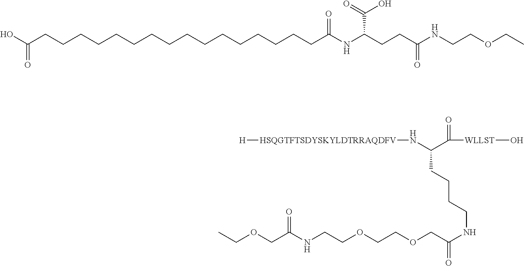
OC(CCCCCCCCCCCCCCCCC(NC(CCC(NCCOCC)=O)C(=O)O)=O)=O.C([WLLST]O)(=O)C(CCCCNC(COCCOCCNC(COCC)=O)=O)N[HSQGTFTSDYSKYLDTRRAQDFV][H]
